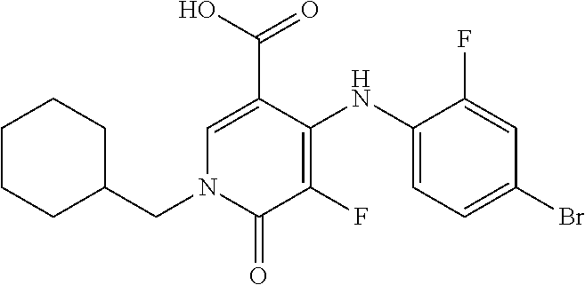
C1=C(C(O)=O)C(NC2=CC=C(Br)C=C2F)=C(F)C(=O)N1CC1CCCCC1
